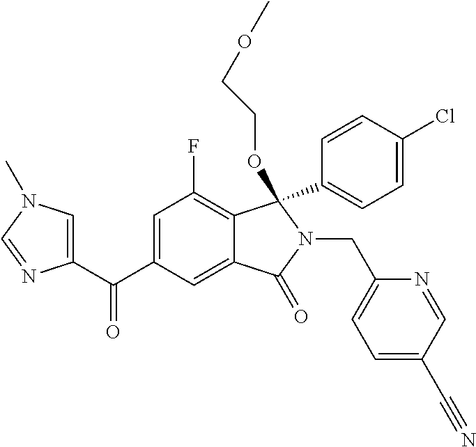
C1=C(C(=O)C2=CN(C)C=N2)C=C2C(=C1F)C(C1=CC=C(Cl)C=C1)(OCCOC)N(CC1=CC=C(C#N)C=N1)C2=O
